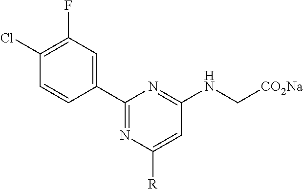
C1(Cl)=C(F)C=C(C2=NC([R])=CC(NC[CO2Na])=N2)C=C1
